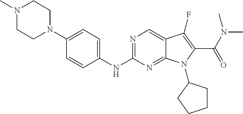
N1=C(NC2=CC=C(N3CCN(C)CC3)C=C2)N=C2C(=C1)C(F)=C(C(N(C)C)=O)N2C1CCCC1
